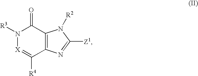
N1([R3])[X]=C([R4])C2=C(C1=O)N([R2])C([Z1])=N2
